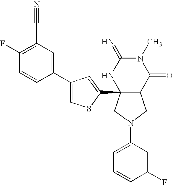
C1(N2CC3C(C4=CC(C5=CC(C#N)=C(F)C=C5)=CS4)(C2)NC(=N)N(C)C3=O)=CC=CC(F)=C1
